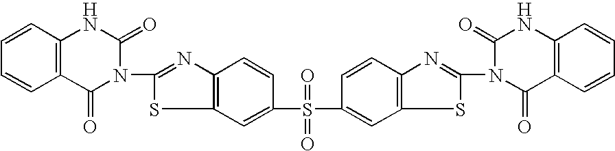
C1=CC2=C(C=C1)C(=O)N(C1=NC3=C(S1)C=C(S(=O)(=O)C1=CC4=C(C=C1)N=C(N1C(=O)NC5=C(C1=O)C=CC=C5)S4)C=C3)C(=O)N2
